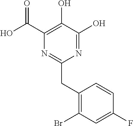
N1=C(O)C(O)=C(C(O)=O)N=C1CC1=C(Br)C=C(F)C=C1
